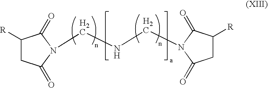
C(NCN1C(=O)CC([R])C1=O)N1C(=O)C([R])CC1=O
